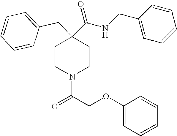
C1CN(C(COC2=CC=CC=C2)=O)CCC1(CC1=CC=CC=C1)C(NCC1=CC=CC=C1)=O
